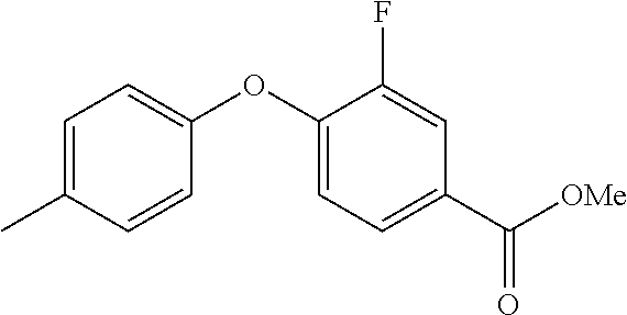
C1=C(C)C=CC(OC2=CC=C(C([OMe])=O)C=C2F)=C1
